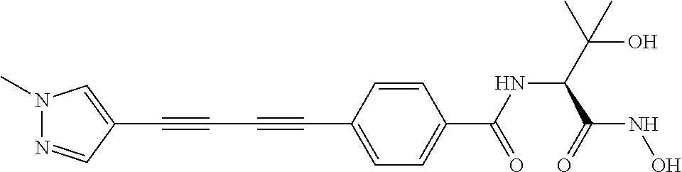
N1(C)N=CC(C#CC#CC2=CC=C(C(NC(C(O)(C)C)C(=O)NO)=O)C=C2)=C1
